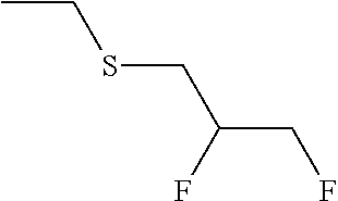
CCSCC(CF)F
